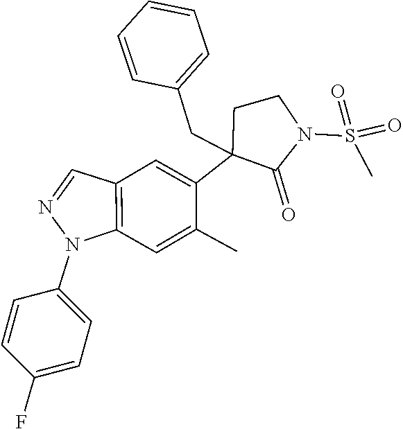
N1(C2=CC=C(F)C=C2)N=CC2=C1C=C(C)C(C1(CC3=CC=CC=C3)CCN(S(C)(=O)=O)C1=O)=C2
